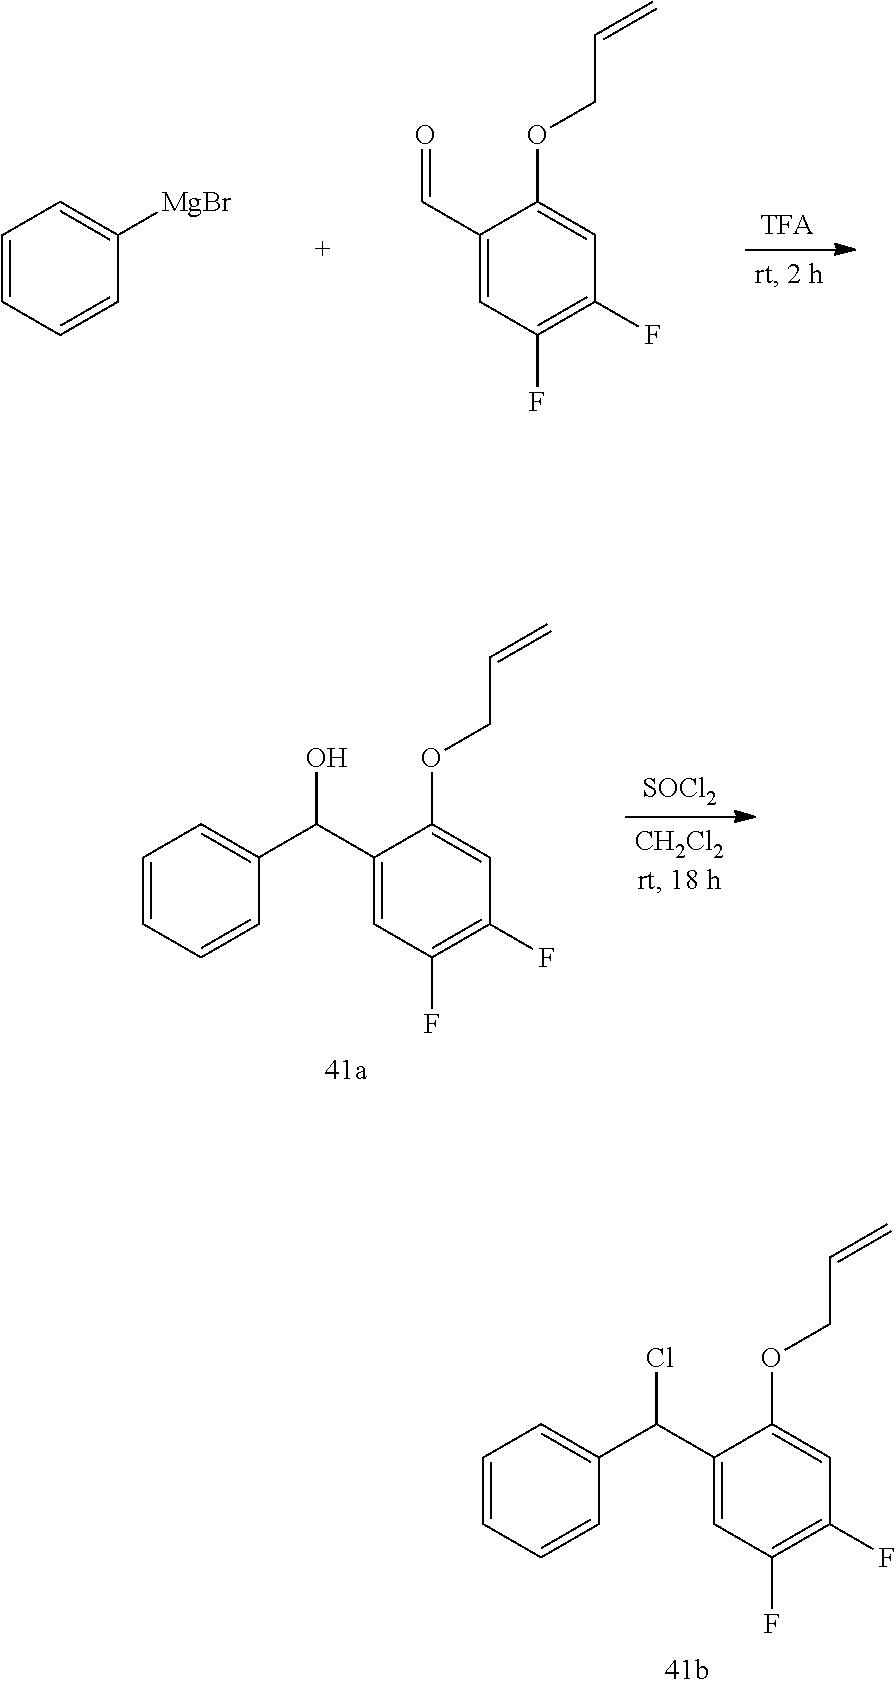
C1=CC=C(C(C2=CC(F)=C(F)C=C2OCC=C)O)C=C1.[SOCl2].C1=CC=C([MgBr])C=C1.C(OC1=CC(F)=C(F)C=C1C=O)C=C.C1=CC=C(C(C2=CC(F)=C(F)C=C2OCC=C)Cl)C=C1
